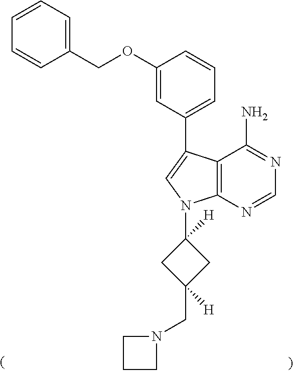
C1=CC=C(COC2=CC(C3=CN(C4([H])CC(CN5CCC5)([H])C4)C4=C3C(N)=NC=N4)=CC=C2)C=C1
